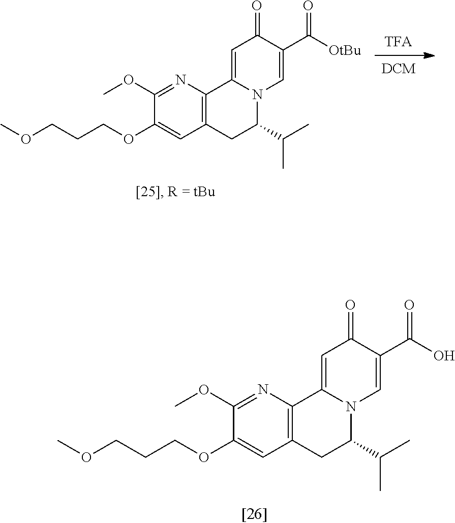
C1(OC)=NC2=C(C=C1OCCCOC)CC(C(C)C)N1C2=CC(=O)C(C(O)=O)=C1.C1(OC)=NC2=C(C=C1OCCCOC)CC(C(C)C)N1C2=CC(=O)C(C([OtBu])=O)=C1
